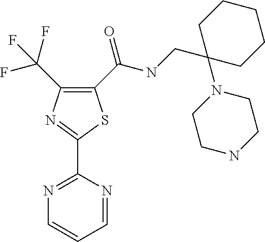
C1(C(NCC2(N3CCNCC3)CCCCC2)=O)=C(C(F)(F)F)N=C(C2=NC=CC=N2)S1
